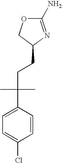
C1(N)=NC(CCC(C)(C2=CC=C(Cl)C=C2)C)CO1
